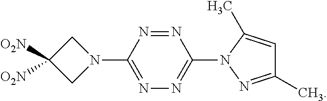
N1=NC(N2C(C)=CC(C)=N2)=NN=C1N1CC([O2N])([O2N])C1
